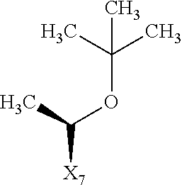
CC(OC(C)(C)C)[X7]
